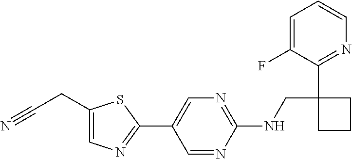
C1(NCC2(C3=NC=CC=C3F)CCC2)=NC=C(C2=NC=C(CC#N)S2)C=N1
